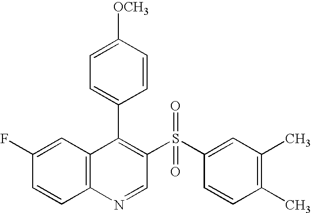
C12=C(C=C(F)C=C1)C(C1=CC=C([OCH3])C=C1)=C(S(C1=CC(C)=C(C)C=C1)(=O)=O)C=N2
